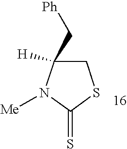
C1C(C[Ph])([H])N([Me])C(=S)S1
